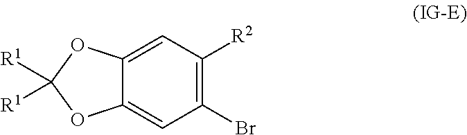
C12=CC(Br)=C([R2])C=C1OC([R1])([R1])O2
